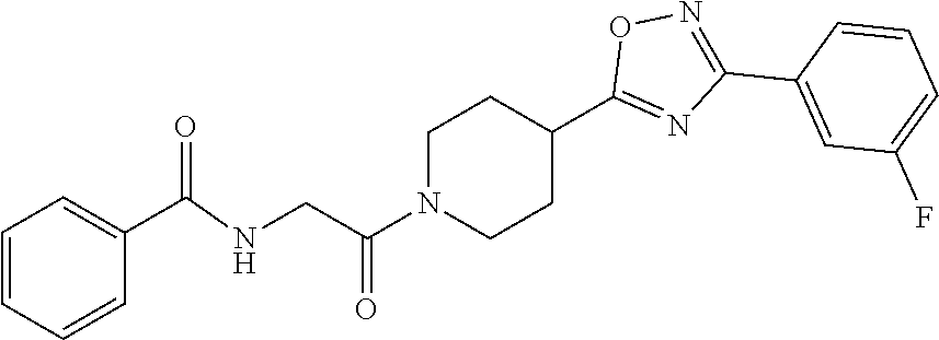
C1N(C(CNC(C2=CC=CC=C2)=O)=O)CCC(C2=NC(C3=CC(F)=CC=C3)=NO2)C1
